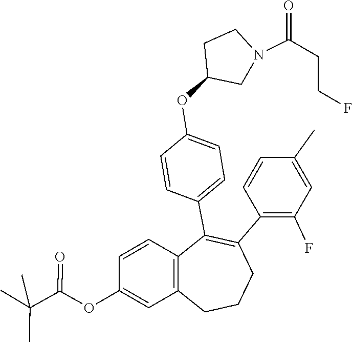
C1(C2=C(C3=CC=C(OC4CCN(C(CCF)=O)C4)C=C3)C3=C(CCC2)C=C(OC(C(C)(C)C)=O)C=C3)=C(F)C=C(C)C=C1
